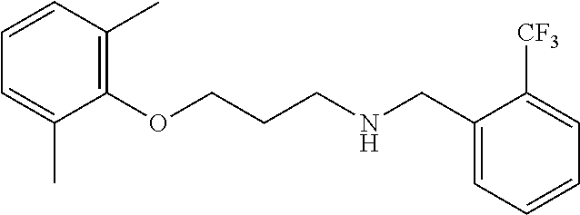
C1(OCCCNCC2=CC=CC=C2[CF3])=C(C)C=CC=C1C
